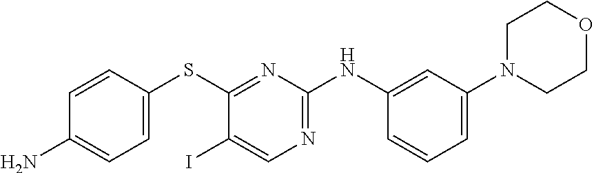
C1=CC(SC2=NC(NC3=CC(N4CCOCC4)=CC=C3)=NC=C2I)=CC=C1N
